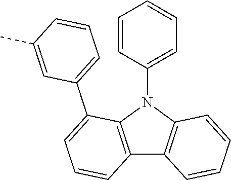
C12=C(N(C3=CC=CC=C3)C3=C1C=CC=C3C1=CC=CC(C)=C1)C=CC=C2
